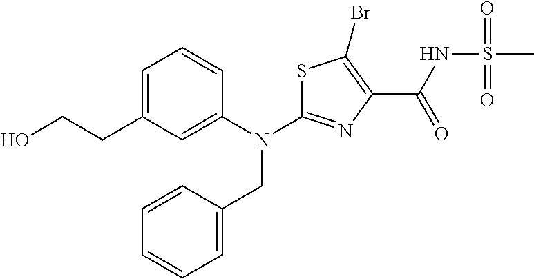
N(C1=NC(C(NS(C)(=O)=O)=O)=C(Br)S1)(CC1=CC=CC=C1)C1=CC(CCO)=CC=C1
